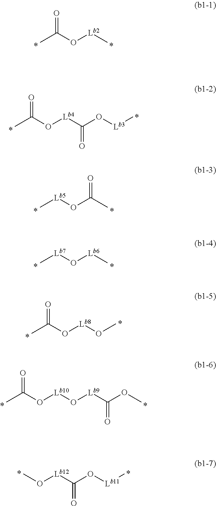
O=C(O[Lb2]C)C.O=C(O[Lb4]C(=O)O[Lb3]C)C.C[Lb5]OC(C)=O.C[Lb7]O[Lb6]C.O=C(O[Lb8]OC)C.O=C(O[Lb10]O[Lb9]C(OC)=O)C.CO[Lb12]C(O[Lb11]C)=O
